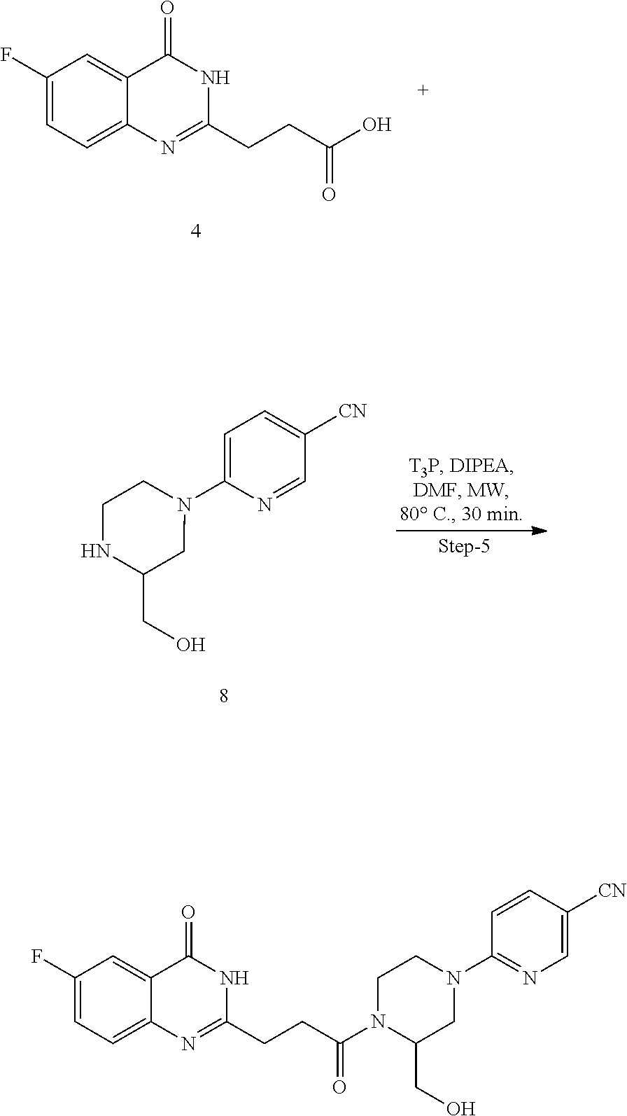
C1=C(N2CCNC(CO)C2)N=CC([CN])=C1.C1(F)=CC=C2C(=C1)C(=O)NC(CCC(O)=O)=N2.C1(F)=CC=C2C(=C1)C(=O)NC(CCC(N1C(CO)CN(C3=NC=C([CN])C=C3)CC1)=O)=N2
